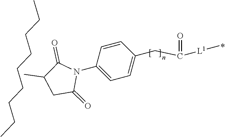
CC1CC(=O)N(C2=CC=C(CC([L1]C)=O)C=C2)C1=O.CCCCCCCCC
